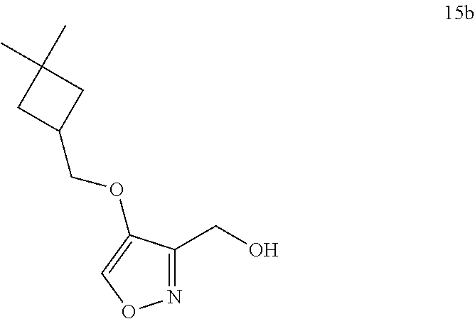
C1(CO)=NOC=C1OCC1CC(C)(C)C1
